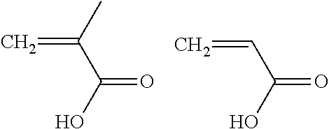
CC(C(O)=O)=C.C(C(O)=O)=C
